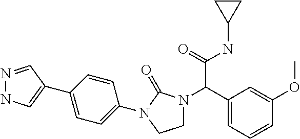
C1(N2CCN(C(C(NC3CC3)=O)C3=CC=CC(OC)=C3)C2=O)=CC=C(C2=CNN=C2)C=C1
